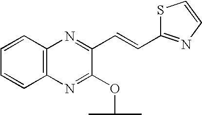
C1=CC=CC2=C1N=C(C=CC1=NC=CS1)C(OC(C)C)=N2
